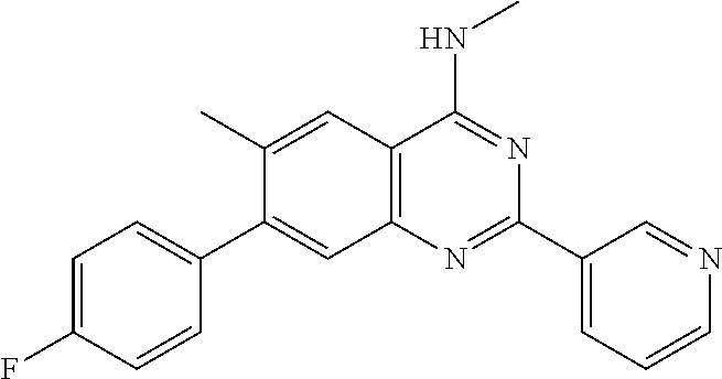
C1(C)=CC2=C(C=C1C1=CC=C(F)C=C1)N=C(C1=CC=CN=C1)N=C2NC
